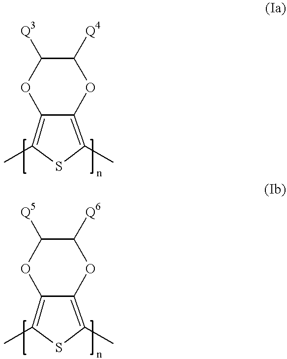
C1([Q3])OC2=C(C)SC(C)=C2OC1[Q4].C1([Q5])OC2=C(C)SC(C)=C2OC1[Q6]
